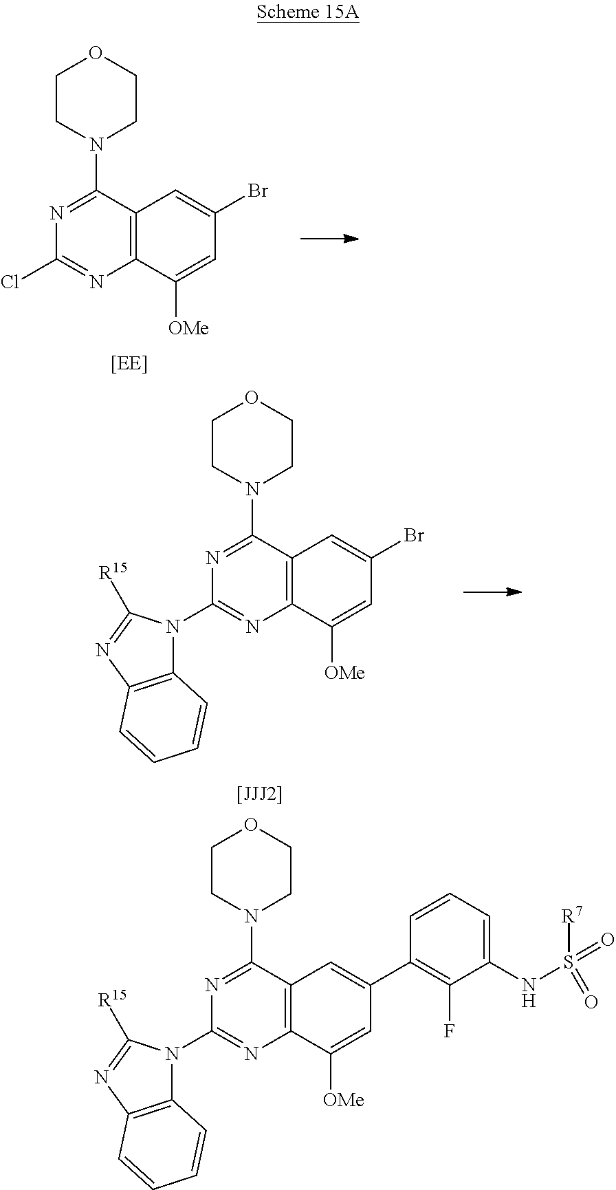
C12=C(C(N3CCOCC3)=NC(N3C4=C(N=C3[R15])C=CC=C4)=N1)C=C(C1=C(F)C(NS([R7])(=O)=O)=CC=C1)C=C2[OMe].C12=C(C(N3CCOCC3)=NC(Cl)=N1)C=C(Br)C=C2[OMe].C12=C(C(N3CCOCC3)=NC(N3C4=C(N=C3[R15])C=CC=C4)=N1)C=C(Br)C=C2[OMe]
